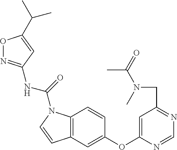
O1N=C(NC(=O)N2C3=C(C=C2)C=C(OC2=CC(CN(C)C(C)=O)=NC=N2)C=C3)C=C1C(C)C
